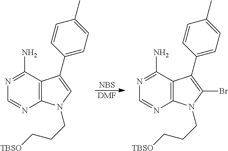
[NBS].[DMF].N1=C(N)C2=C(N=C1)N(CCC[TBSO])C=C2C1=CC=C(C)C=C1.N1=C(N)C2=C(N=C1)N(CCC[TBSO])C(Br)=C2C1=CC=C(C)C=C1
